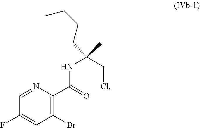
BrC1=C(C(NC(C)(CCl)CCCC)=O)N=CC(F)=C1
